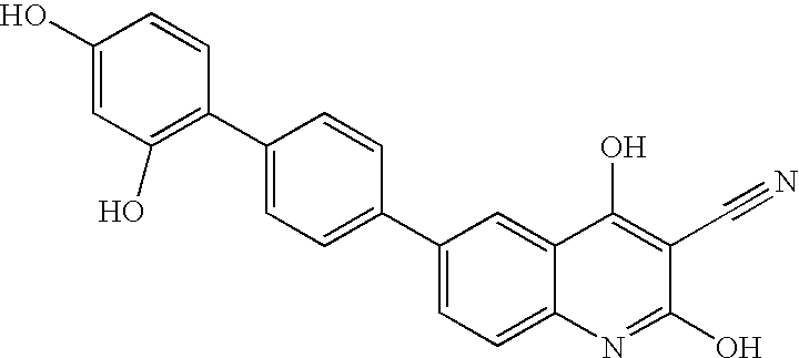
C1(O)=CC(O)=C(C2=CC=C(C3=CC=C4C(=C3)C(O)=C(C#N)C(O)=N4)C=C2)C=C1
